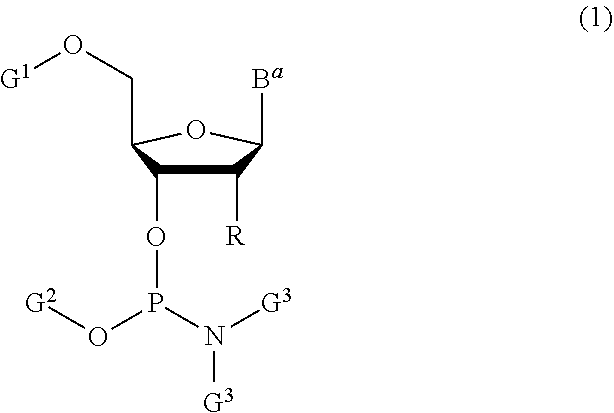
C1([R])C(OP(O[G2])N([G3])[G3])C(CO[G1])OC1[Ba]
